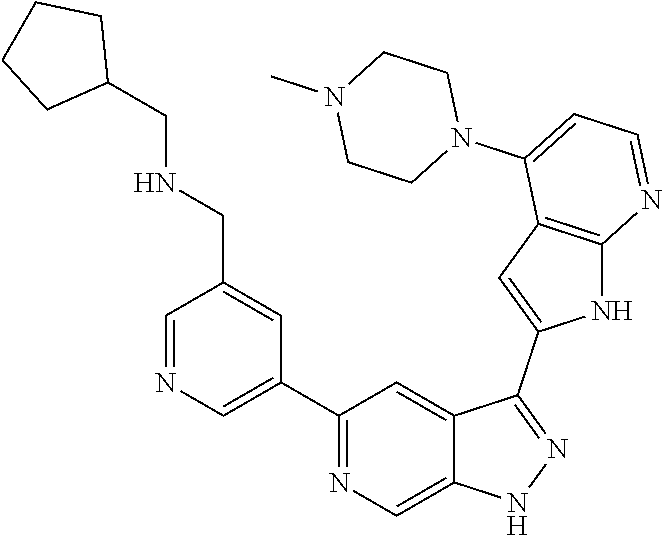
C1(C2=CN=CC(CNCC3CCCC3)=C2)=NC=C2C(=C1)C(C1=CC3=C(N1)N=CC=C3N1CCN(C)CC1)=NN2
